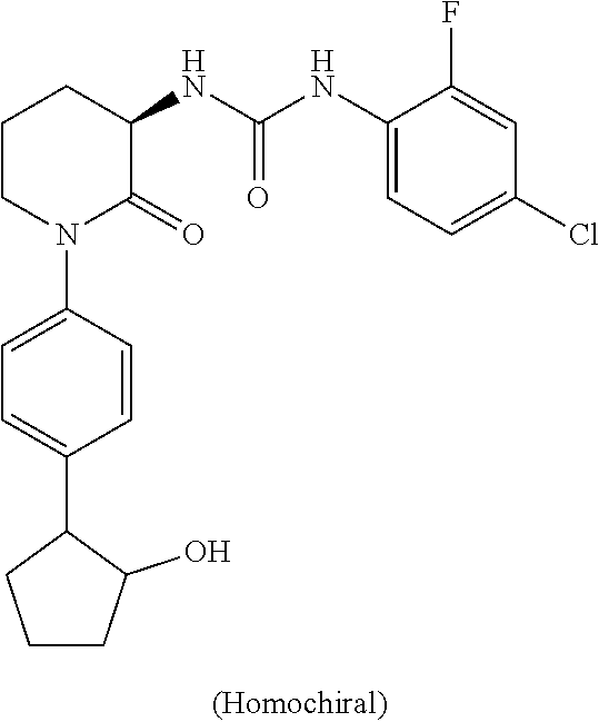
C1CN(C2=CC=C(C3CCCC3O)C=C2)C(=O)C(NC(NC2=CC=C(Cl)C=C2F)=O)C1
